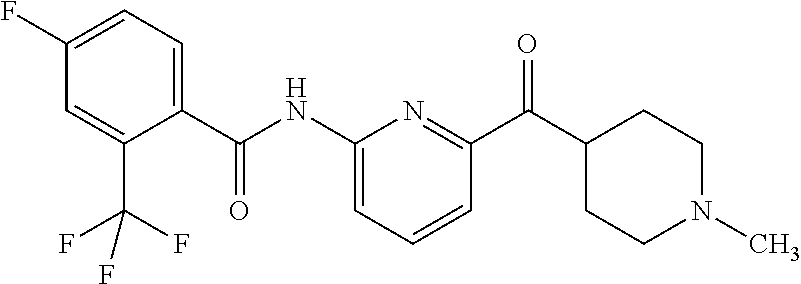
C(NC1=CC=CC(C(C2CCN(C)CC2)=O)=N1)(=O)C1=CC=C(F)C=C1C(F)(F)F
